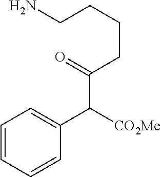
C(C([CO2Me])C1=CC=CC=C1)(CCCCN)=O
